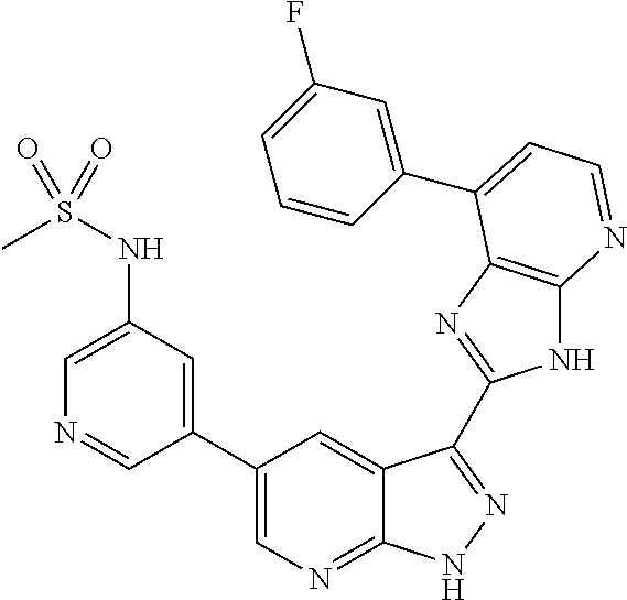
C1(C2=CN=C3C(=C2)C(C2=NC4=C(N2)N=CC=C4C2=CC(F)=CC=C2)=NN3)=CC(NS(C)(=O)=O)=CN=C1
